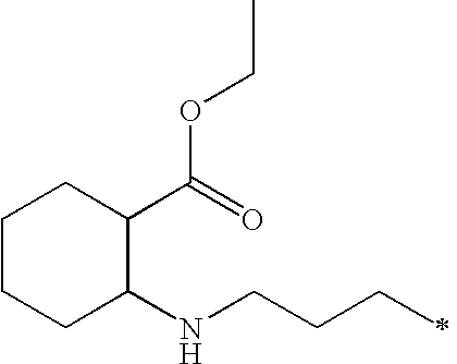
C1CCC(NCCCC)C(C(=O)OCC)C1
